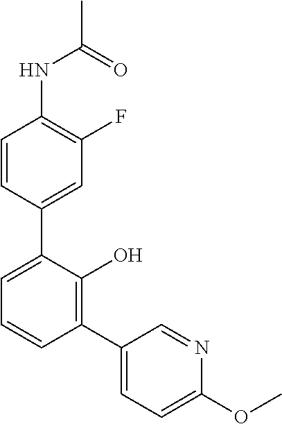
C1=CC(C2=CC=CC(C3=CC=C(OC)N=C3)=C2O)=CC(F)=C1NC(C)=O
